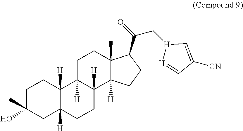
C1C(C)(O)CC2([H])C([H])(C1)C1([H])C([H])(CC2)C2([H])C(C)(CC1)C(C(=O)C[H]1[H]=CC([CN])=C1)CC2
